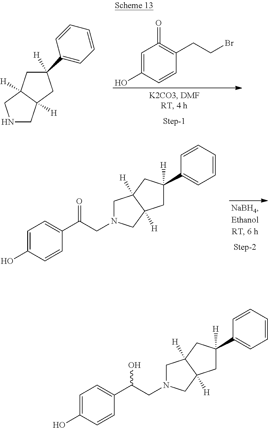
N1CC2([H])C([H])(C1)CC([H])(C1=CC=CC=C1)C2.C1=C(O)C=CC(CCBr)=C1=O.C1=C(O)C=CC(C(CN2CC3([H])C([H])(C2)CC([H])(C2=CC=CC=C2)C3)=O)=C1.C1=C(O)C=CC(C(CN2CC3([H])C([H])(C2)CC([H])(C2=CC=CC=C2)C3)O)=C1
